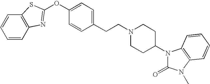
C1=CC2=C(C=C1)N=C(OC1=CC=C(CCN3CCC(N4C(=O)N(C)C5=C4C=CC=C5)CC3)C=C1)S2
